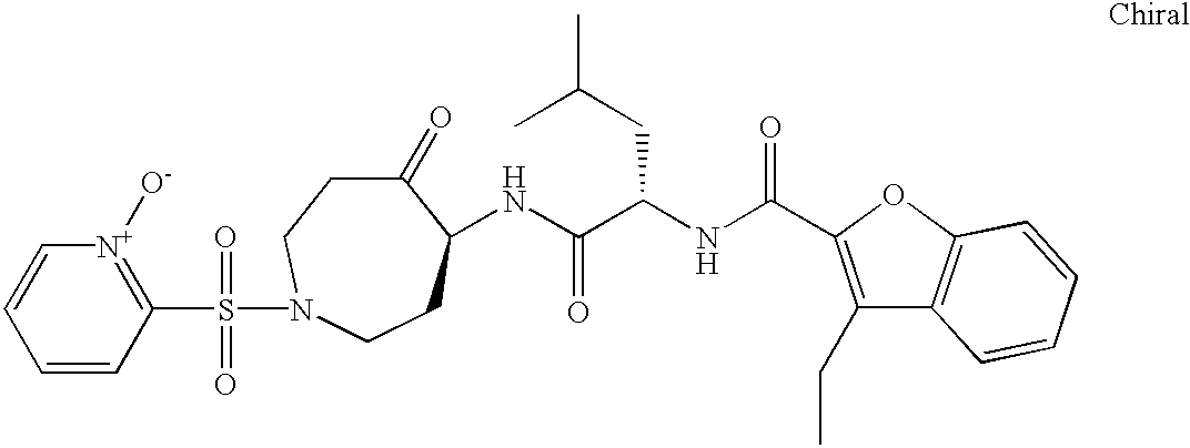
C1=CC(S(=O)(=O)N2CCC(=O)C(NC(C(NC(=O)C3=C(CC)C4=C(O3)C=CC=C4)CC(C)C)=O)CC2)=[N+]([O-])C=C1
